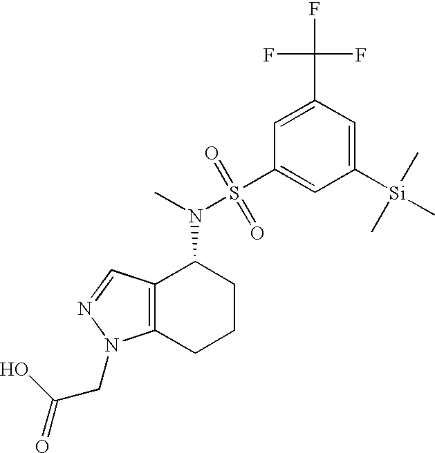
C1([Si](C)(C)C)=CC(C(F)(F)F)=CC(S(N(C)C2C3=C(CCC2)N(CC(=O)O)N=C3)(=O)=O)=C1
